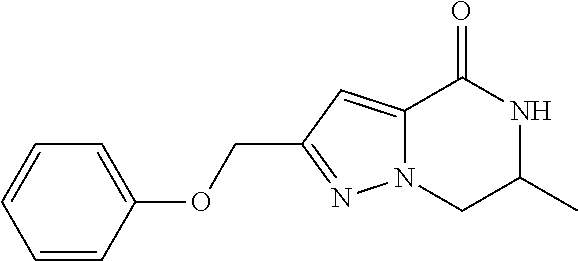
C1=CC(OCC2=NN3C(=C2)C(=O)NC(C)C3)=CC=C1
